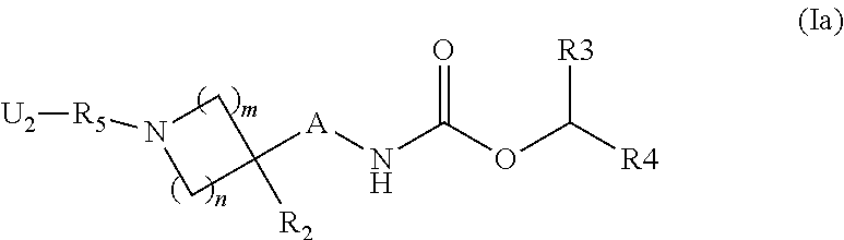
C1([A]NC(OC([R4])[R3])=O)([R2])CN([R5][U2])C1
